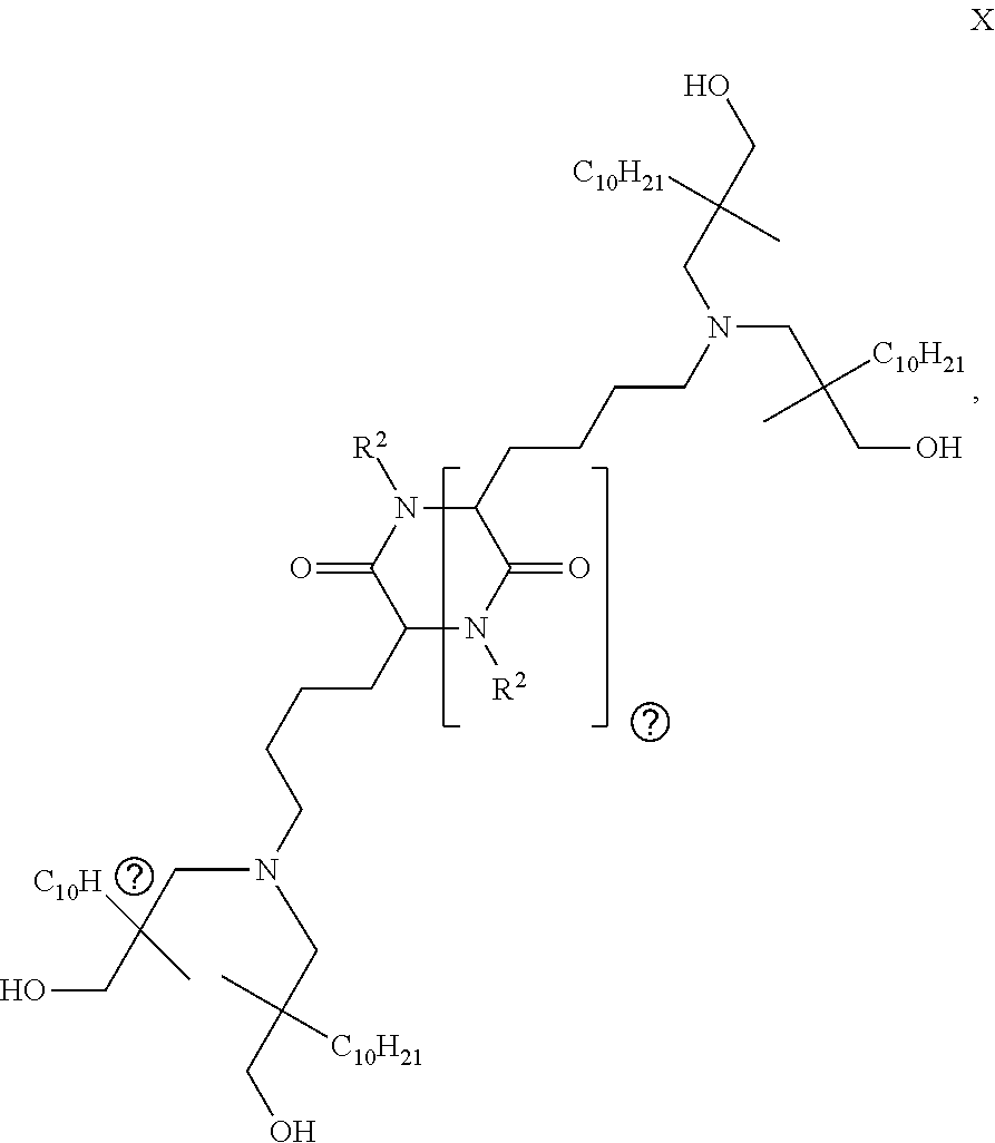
C1(CCCCN(CC(CO)(C)[C10H21])CC(CO)([C10H])C)N([R2])C(=O)C(CCCCN(CC(CO)([C10H21])C)CC(CO)([C10H21])C)N([R2])C1=O
